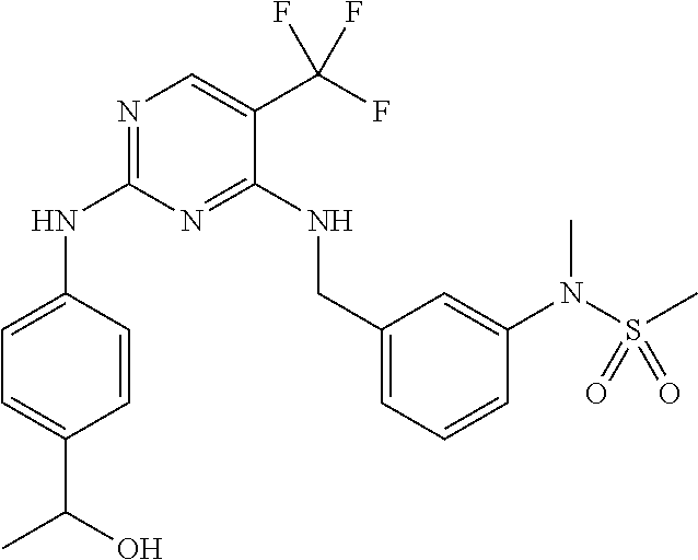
N(C1=NC=C(C(F)(F)F)C(NCC2=CC=CC(N(S(C)(=O)=O)C)=C2)=N1)C1=CC=C(C(O)C)C=C1
